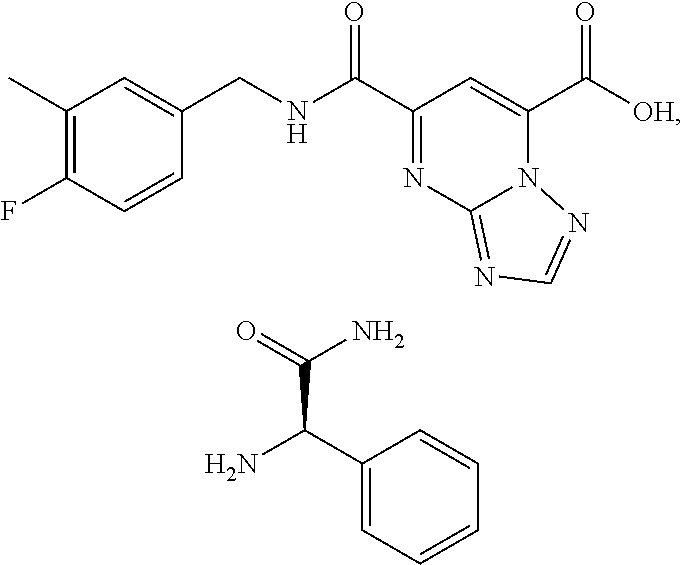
C1(C)=C(F)C=CC(CNC(C2=NC3=NC=NN3C(C([OH])=O)=C2)=O)=C1.C1(C(N)C(=O)N)=CC=CC=C1
